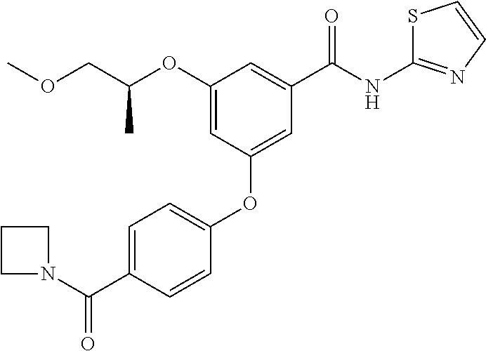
N1(C(C2=CC=C(OC3=CC(C(NC4=NC=CS4)=O)=CC(OC(COC)C)=C3)C=C2)=O)CCC1
